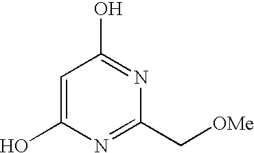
C1=C(O)N=C(C[OMe])N=C1O
